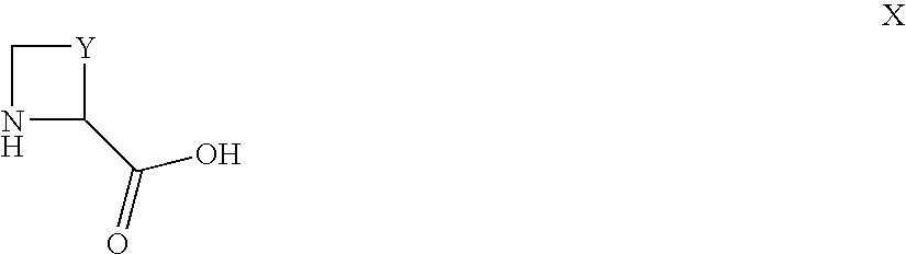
C1NC(C(O)=O)[Y]1
